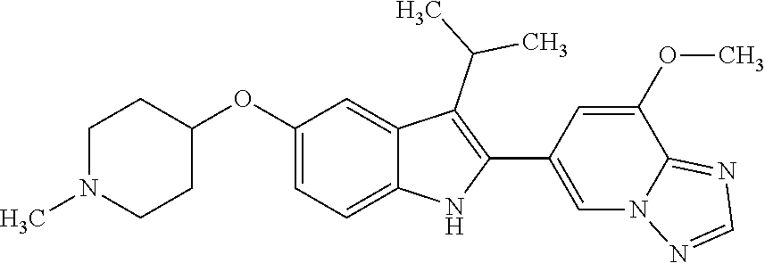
C1(OC2=CC=C3C(=C2)C(C(C)C)=C(C2=CN4C(=NC=N4)C(OC)=C2)N3)CCN(C)CC1
